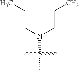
N(C)(CCC)CCC
